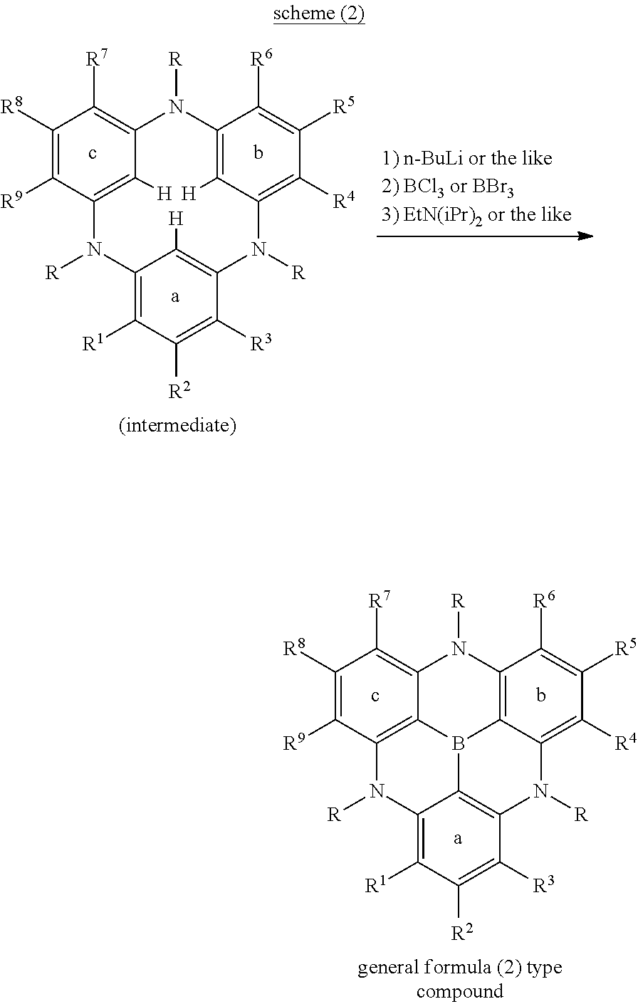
C1([R8])=C([R9])C2=C([H])C(=C1[R7])N([R])C1=C([H])C(=C([R4])C([R5])=C1[R6])N([R])C1=C([H])C(=C([R1])C([R2])=C1[R3])N2[R].C1([R8])=C([R9])C2=C3C(=C1[R7])N([R])C1=C4C(=C([R4])C([R5])=C1[R6])N([R])C1=C(C(=C([R1])C([R2])=C1[R3])N2[R])B34
